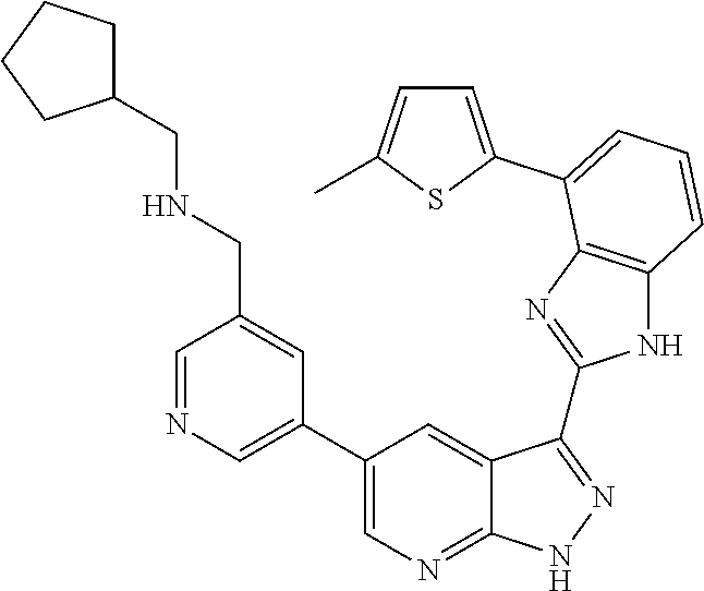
C1=NC=C(C2=CN=C3C(=C2)C(C2=NC4=C(N2)C=CC=C4C2=CC=C(C)S2)=NN3)C=C1CNCC1CCCC1
